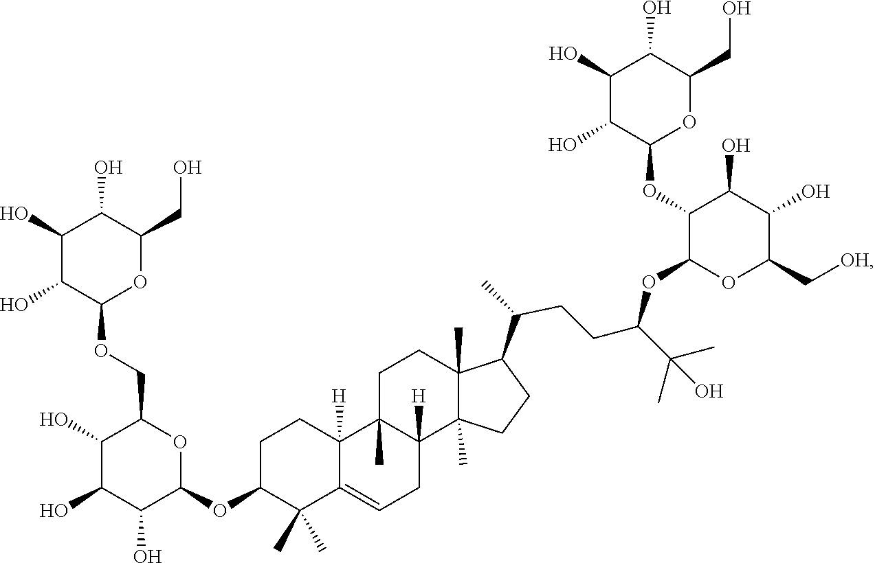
C1C=C2C(C)(C)C(OC3C(O)C(O)C(O)C(COC4C(O)C(O)C(O)C(CO)O4)O3)CCC2([H])C2(C)C1([H])C1(C)C(C)(CC2)C(C(C)CCC(C(C)(O)C)OC2OC(C[OH])C(O)C(O)C2OC2C(O)C(O)C(O)C(CO)O2)CC1
